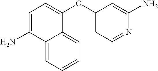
C1=C(N)C2=CC=CC=C2C(OC2=CC=NC(N)=C2)=C1
